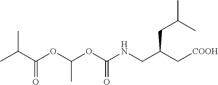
CC(C(OC(OC(NCC(C[COOH])CC(C)C)=O)C)=O)C
